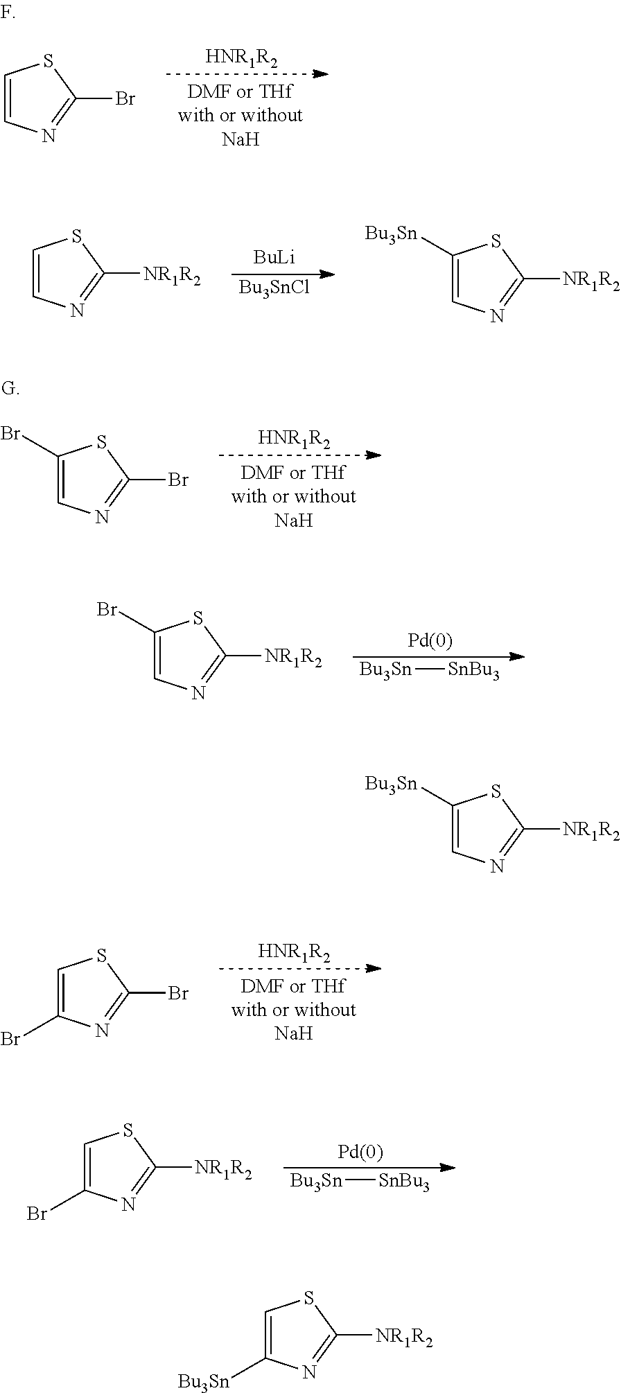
C1(Br)=CN=C(Br)S1.[HNR1R2].C1([Bu3Sn])=CN=C([NR1R2])S1.C1=C([Bu3Sn])N=C([NR1R2])S1.C1=CN=C(Br)S1.[HNR1R2].C1=CN=C([NR1R2])S1.[BuLi].[Bu3SnCl].C1([Bu3Sn])=CN=C([NR1R2])S1.C1(Br)=CN=C([NR1R2])S1.[Pd(0)].[Bu3Sn][SnBu3].C1=C(Br)N=C(Br)S1.[HNR1R2].C1=C(Br)N=C([NR1R2])S1.[Pd(0)].[Bu3Sn][SnBu3]
